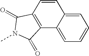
C1=CC2=C(C3=CC=CC=C13)C(=O)N(C)C2=O
